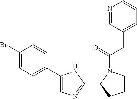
C1(Br)=CC=C(C2=CN=C(C3CCCN3C(=O)CC3=CC=CN=C3)N2)C=C1
